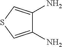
C1(N)=CSC=C1N
